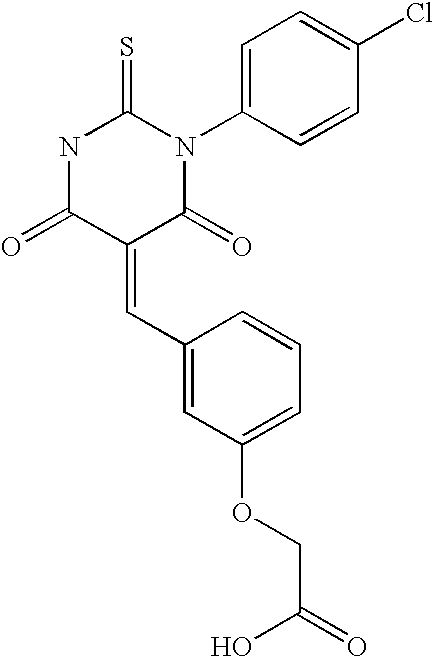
N1C(=O)C(=CC2=CC(OCC(O)=O)=CC=C2)C(=O)N(C2=CC=C(Cl)C=C2)C1=S
